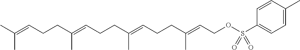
CC(=CCCC(=CCCC(=CCCC(=CCOS(C1=CC=C(C)C=C1)(=O)=O)C)C)C)C
